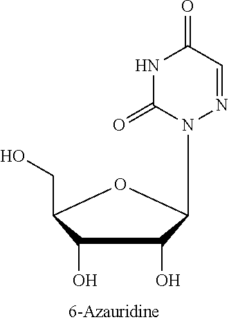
N1C(=O)N(C2C(O)C(O)C(CO)O2)N=CC1=O
